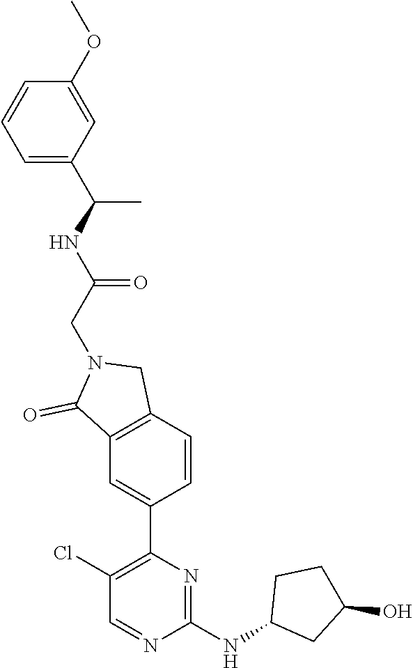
C1(NC2CC(O)CC2)=NC(C2=CC3=C(C=C2)CN(CC(NC(C2=CC=CC(OC)=C2)C)=O)C3=O)=C(Cl)C=N1
